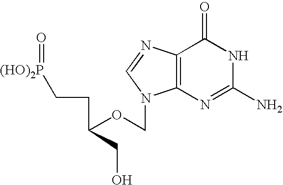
O=[(HO)2P]CCC(OCN1C2=C(N=C1)C(=O)NC(N)=N2)CO
